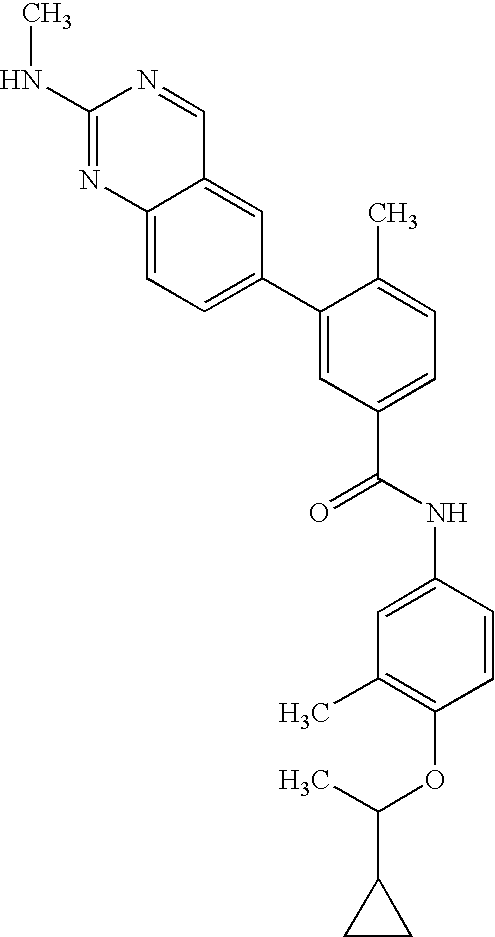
N(C1=NC2=CC=C(C3=CC(C(=O)NC4=CC(C)=C(OC(C5CC5)C)C=C4)=CC=C3C)C=C2C=N1)C
